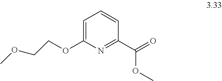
C1(C(OC)=O)=NC(OCCOC)=CC=C1
